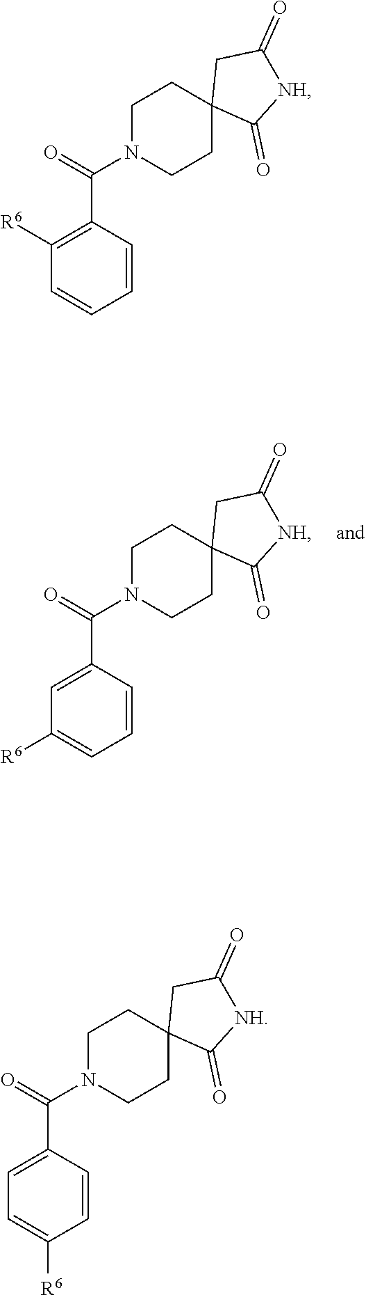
C1N(C(=O)C2=C([R6])C=CC=C2)CCC2(C1)C(=O)[NH]C(=O)C2.C1N(C(=O)C2=CC=C([R6])C=C2)CCC2(C1)C(=O)[NH]C(=O)C2.C1N(C(=O)C2=CC([R6])=CC=C2)CCC2(C1)C(=O)[NH]C(=O)C2
